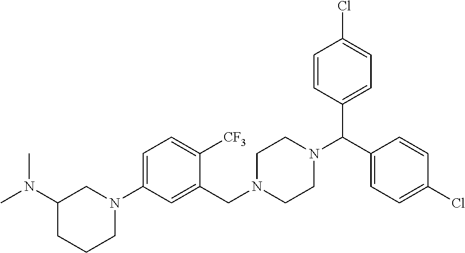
C1=C(N2CC(N(C)C)CCC2)C=C(CN2CCN(C(C3=CC=C(Cl)C=C3)C3=CC=C(Cl)C=C3)CC2)C([CF3])=C1
